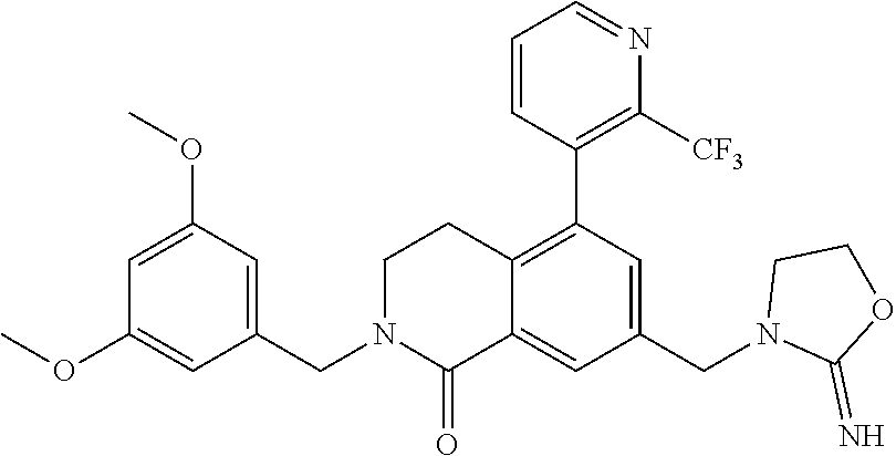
C1(OC)=CC(OC)=CC(CN2C(=O)C3=CC(CN4C(=N)OCC4)=CC(C4=C([CF3])N=CC=C4)=C3CC2)=C1
